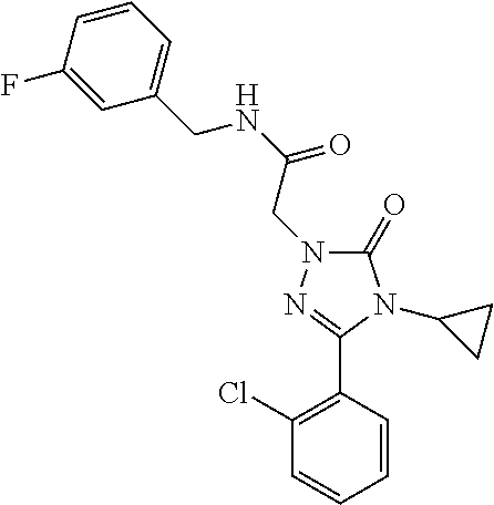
C1(F)=CC(CNC(=O)CN2C(=O)N(C3CC3)C(C3=C(Cl)C=CC=C3)=N2)=CC=C1
